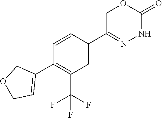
C1=CC(C2=CCOC2)=C(C(F)(F)F)C=C1C1=NNC(=O)OC1
